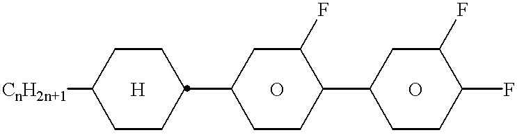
[CnH2n+1]C1CCC(C2CCC(C3CCC(F)C(F)C3)C(F)C2)CC1.[H].O.O
